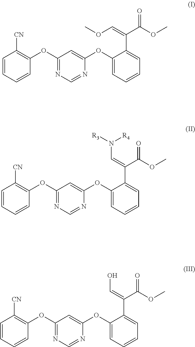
C1=CC=CC(OC2=NC=NC(OC3=CC=CC=C3C(C(OC)=O)=COC)=C2)=C1[CN].C1=CC=CC(OC2=NC=NC(OC3=CC=CC=C3C(C(OC)=O)=CN([R4])[R3])=C2)=C1[CN].C1=CC=CC(OC2=NC=NC(OC3=CC=CC=C3C(C(OC)=O)=CO)=C2)=C1[CN]
